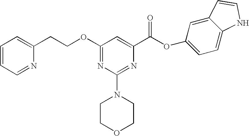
O(C1=NC(N2CCOCC2)=NC(C(OC2=CC=C3C(=C2)C=CN3)=O)=C1)CCC1=CC=CC=N1
